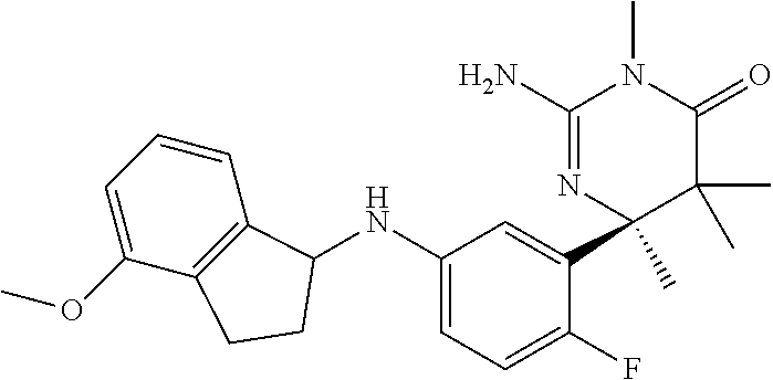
C1(N)=NC(C)(C2=CC(NC3C4=C(C(OC)=CC=C4)CC3)=CC=C2F)C(C)(C)C(=O)N1C
